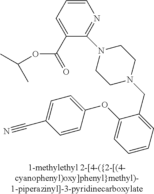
C1=CC=C(C(=O)OC(C)C)C(N2CCN(CC3=CC=CC=C3OC3=CC=C(C#N)C=C3)CC2)=N1
